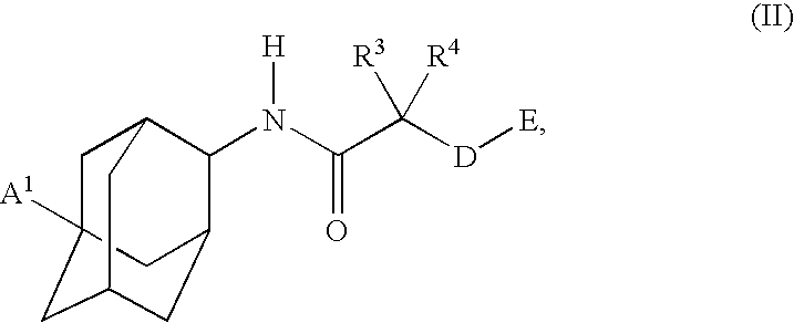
C1C2([A1])CC3CC(C(N(C(C([D][E])([R3])[R4])=O)[H])C1C3)C2
